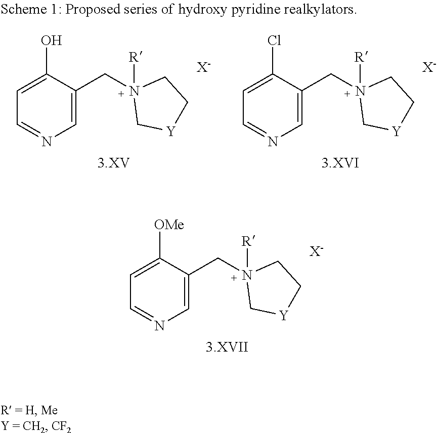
C1=C([OMe])C(CN2([R])C[Y]CC2)=CN=C1.[X-].C1=C(O)C(CN2([R])C[Y]CC2)=CN=C1.[X-].C1=C(Cl)C(CN2([R])C[Y]CC2)=CN=C1.[X-]
